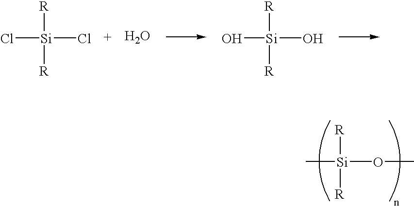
Cl[Si]([R])([R])Cl.O.O[Si]([R])([R])O.C[Si]([R])([R])OC
